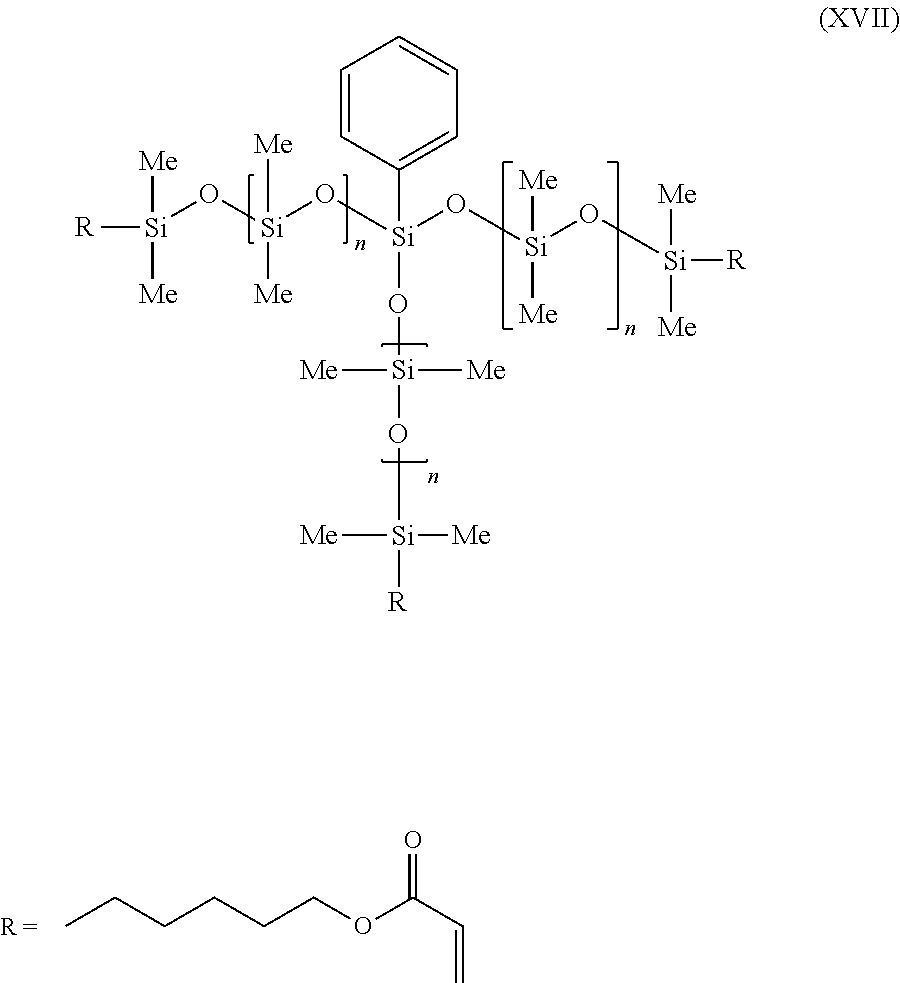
C1=CC([Si](O[Si]([Me])([Me])O[Si]([Me])([Me])[R])(O[Si](O[Si]([R])([Me])[Me])([Me])[Me])O[Si](O[Si]([R])([Me])[Me])([Me])[Me])=CC=C1.CCCCCCOC(C=C)=O
